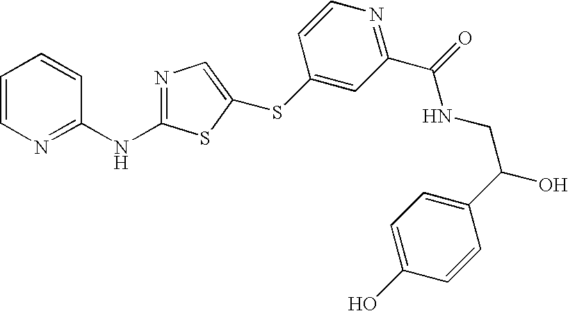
C1=CN=C(NC2=NC=C(SC3=CC(C(=O)NCC(C4=CC=C(O)C=C4)O)=NC=C3)S2)C=C1
